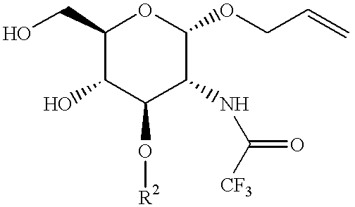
C1(CO)C(O)C(O[R2])C(NC(=O)[CF3])C(OCC=C)O1
